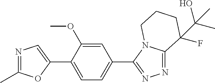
N1=C(C)OC(C2=CC=C(C3=NN=C4N3CCCC4(C(O)(C)C)F)C=C2OC)=C1
